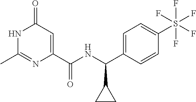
CC1=NC(C(=O)NC(C2CC2)C2=CC=C(S(F)(F)(F)(F)F)C=C2)=CC(=O)N1
